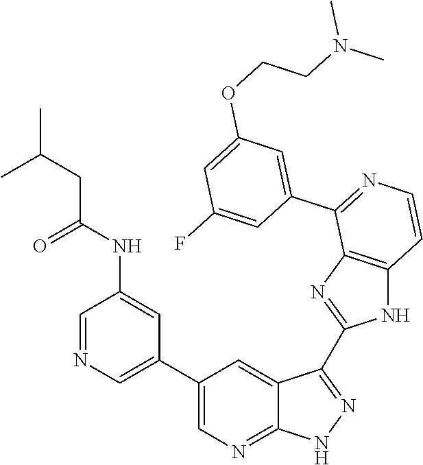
C1=NC=C(C2=CN=C3C(=C2)C(C2=NC4=C(N2)C=CN=C4C2=CC(OCCN(C)C)=CC(F)=C2)=N[N H]3)C=C1NC(CC(C)C)=O
